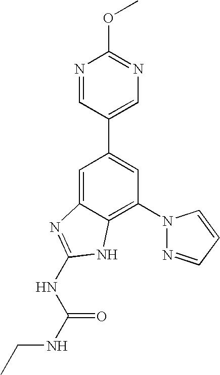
C1=C2C(=C(N3N=CC=C3)C=C1C1=CN=C(OC)N=C1)NC(NC(=O)NCC)=N2
